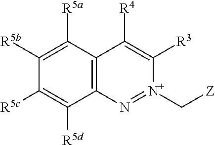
C12=C(C([R5a])=C([R5b])C([R5c])=C1[R5d])C([R4])=C([R3])[N+](C[Z])=N2
